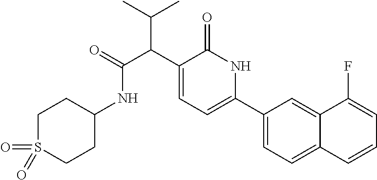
C(C(C(C)C)C1=CC=C(C2=CC=C3C(=C2)C(F)=CC=C3)NC1=O)(NC1CCS(=O)(=O)CC1)=O
